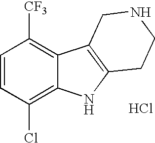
C1=CC(Cl)=C2C(=C1[CF3])C1=C(N2)CCNC1.Cl
